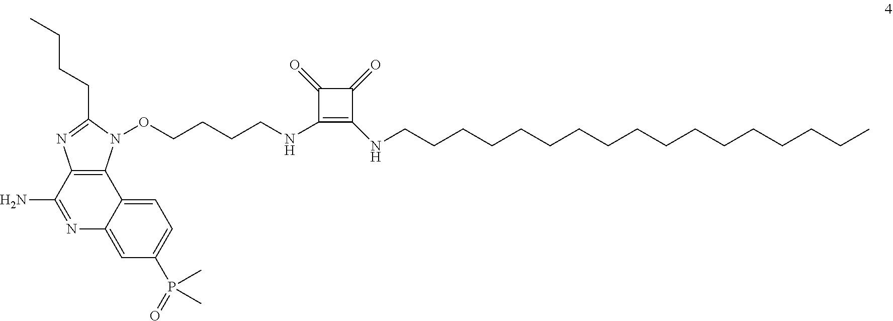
C12=C(N(OCCCCNC3=C(NCCCCCCCCCCCCCCCCC)C(=O)C3=O)C(CCCC)=N1)C1=CC=C(P(=O)(C)C)C=C1N=C2N
